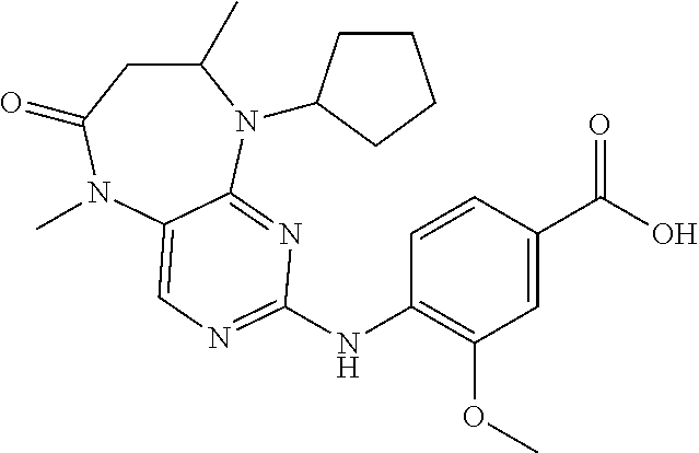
C1(C)CC(=O)N(C)C2=CN=C(NC3=C(OC)C=C(C(O)=O)C=C3)N=C2N1C1CCCC1
